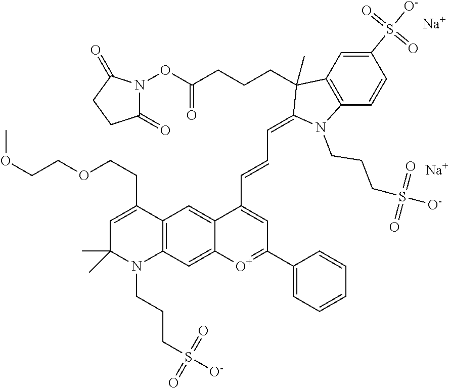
[Na].[Na].C12=C(C=C3C(=C1)C(C=CC=C1N(CCCS([O-])(=O)=O)C4=C(C1(C)CCCC(ON1C(=O)CCC1=O)=O)C=C(S([O-])(=O)=O)C=C4)=CC(C1=CC=CC=C1)=[O+]3)N(CCCS([O-])(=O)=O)C(C)(C)C=C2CCOCCOC
